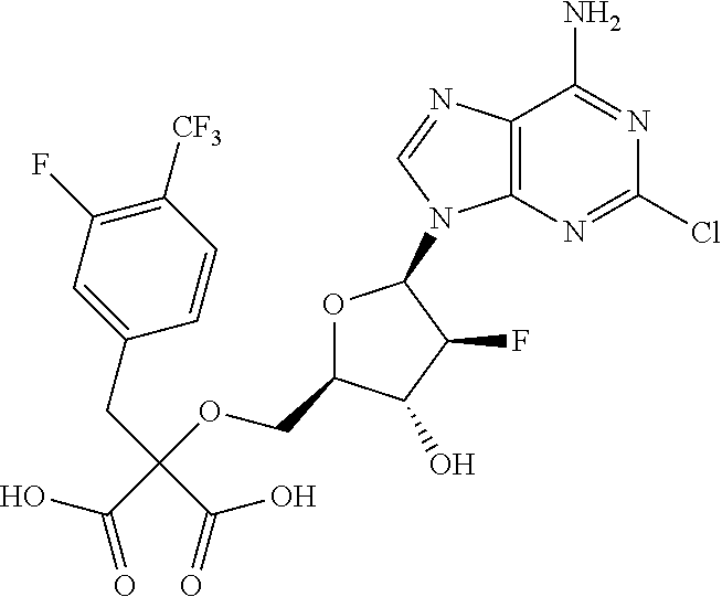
OC(C(OCC1OC(N2C3=C(N=C2)C(N)=NC(Cl)=N3)C(F)C1O)(CC1=CC(F)=C([CF3])C=C1)C(=O)O)=O
